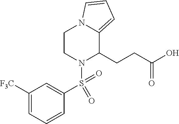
C1([F3C])=CC=CC(S(=O)(=O)N2C(CCC(O)=O)C3=CC=CN3CC2)=C1
